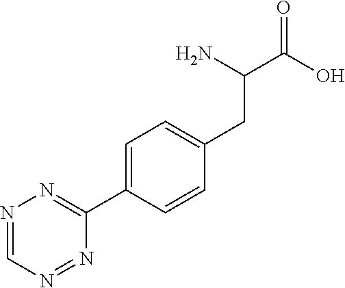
N1=CN=NC(C2=CC=C(CC(N)C(O)=O)C=C2)=N1
